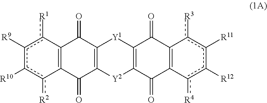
c1([R9])c([R10])c([R2])C2=C(c1[R1])C(=O)C1=C(C2=O)[Y2]C2=C([Y1]1)C(=O)C1=C(C2=O)c([R4])c([R12])c([R11])c1[R3]
